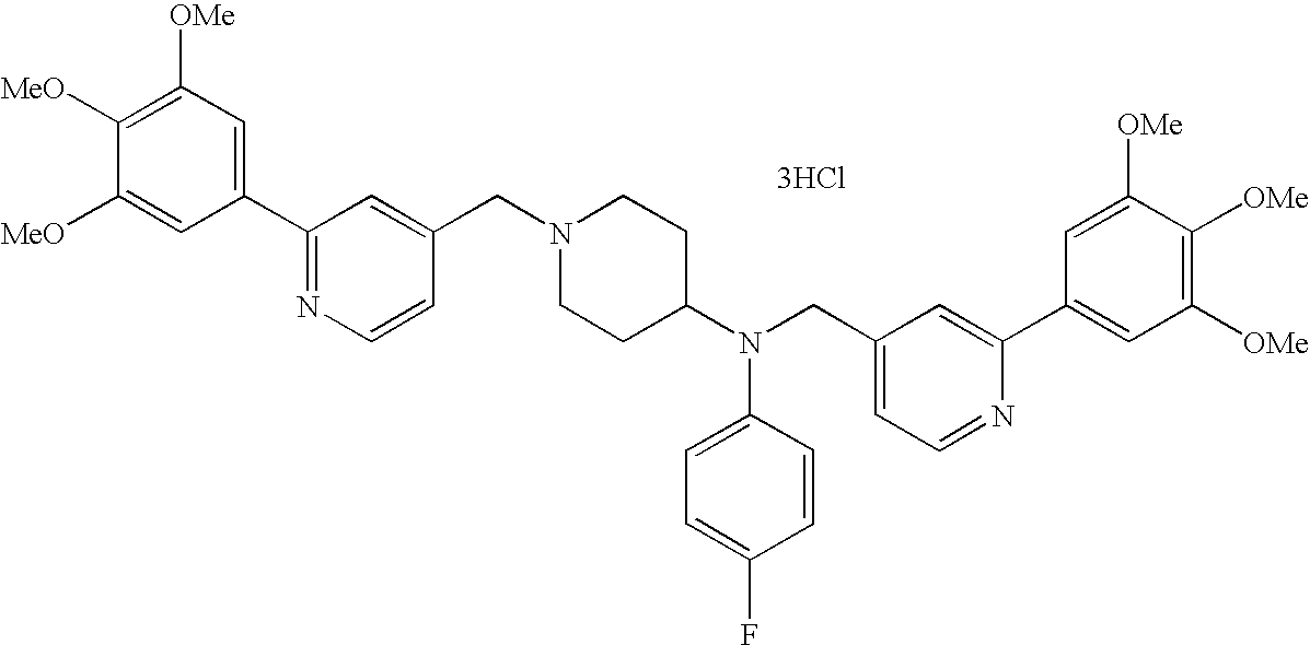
C1=C([MeO])C([MeO])=C([OMe])C=C1C1=NC=CC(CN2CCC(N(CC3=CC=NC(C4=CC([OMe])=C([OMe])C([OMe])=C4)=C3)C3=CC=C(F)C=C3)CC2)=C1.[3HCl]
